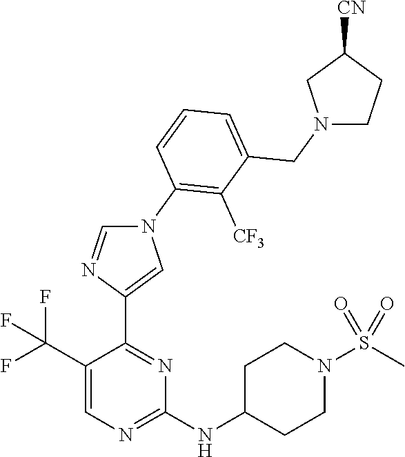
N(C1=NC=C(C(F)(F)F)C(C2=CN(C3=C([CF3])C(CN4CCC([CN])C4)=CC=C3)C=N2)=N1)C1CCN(S(=O)(=O)C)CC1
